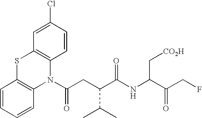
C1=CC=CC2=C1SC1=C(N2C(CC(C(NC(C(=O)CF)C[CO2H])=O)C(C)C)=O)C=CC(Cl)=C1
